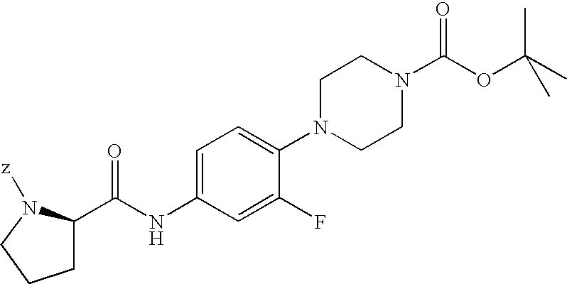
C1=C(NC(=O)C2CCCN2[z])C=C(F)C(N2CCN(C(OC(C)(C)C)=O)CC2)=C1
